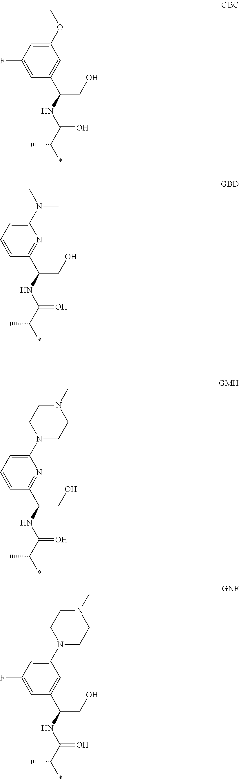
C1(OC)=CC(F)=CC(C(CO)NC(C(*)C)=O)=C1.C1(N(C)C)=CC=CC(C(CO)NC(C(*)C)=O)=N1.C1(N2CCN(C)CC2)=CC=CC(C(CO)NC(C(*)C)=O)=N1.C1(N2CCN(C)CC2)=CC(F)=CC(C(CO)NC(C(*)C)=O)=C1
